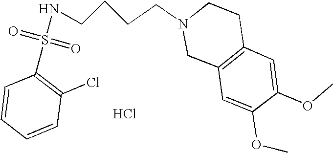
N(S(C1=C(Cl)C=CC=C1)(=O)=O)CCCCN1CC2=C(CC1)C=C(OC)C(OC)=C2.Cl
